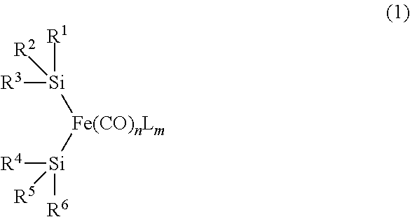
[Si]([R3])([Fe(CO)nLm][Si]([R4])([R6])[R5])([R1])[R2]
